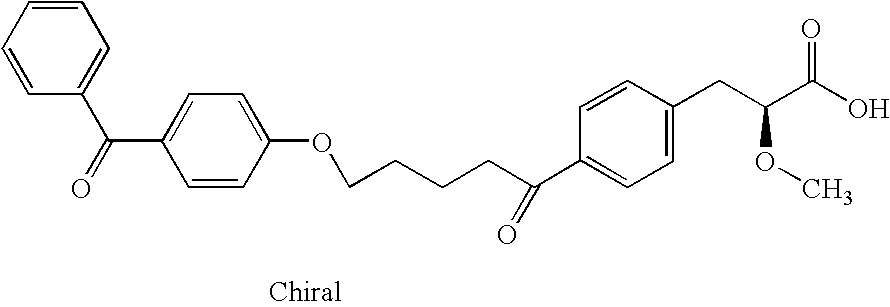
C1(C(CCCCOC2=CC=C(C(C3=CC=CC=C3)=O)C=C2)=O)=CC=C(CC(OC)C(=O)O)C=C1
